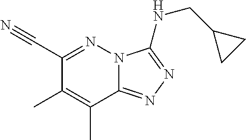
C12=NN=C(NCC3CC3)N1N=C(C#N)C(C)=C2C
